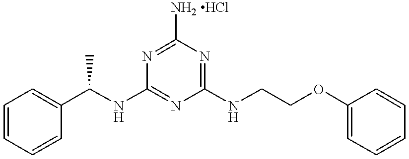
C1=CC=CC(C(NC2=NC(NCCOC3=CC=CC=C3)=NC([NH2 HCl])=N2)C)=C1
